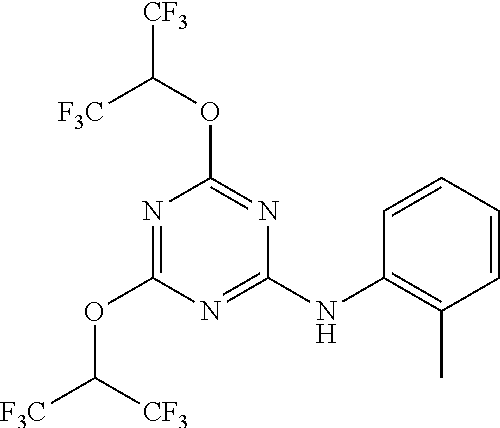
N1=C(NC2=C(C)C=CC=C2)N=C(OC([CF3])[F3C])N=C1OC([F3C])[CF3]
